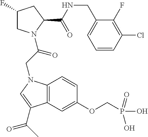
C1(CNC(=O)C2N(C(CN3C4=C(C=C(OCP(O)(O)=O)C=C4)C(C(C)=O)=C3)=O)CC(F)C2)=CC=CC(Cl)=C1F
